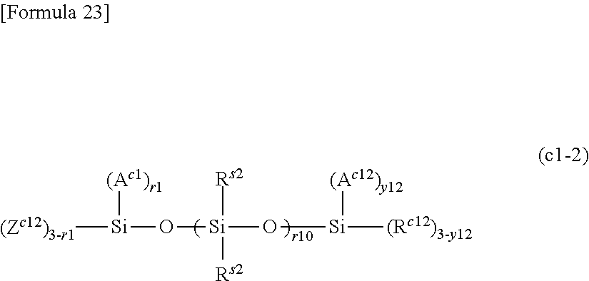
[(Zc12)3-r1][Si]([(Ac1)r1])O[Si](O[Si]([(Rc12)3-y12])[(Ac12)y12])([Rs2])[Rs2]
